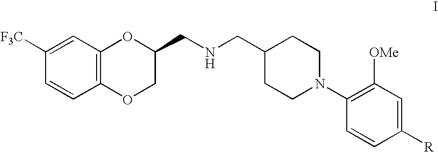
C12=C(C=C([F3C])C=C1)OC(CNCC1CCN(C3=C([OMe])C=C([R])C=C3)CC1)CO2
